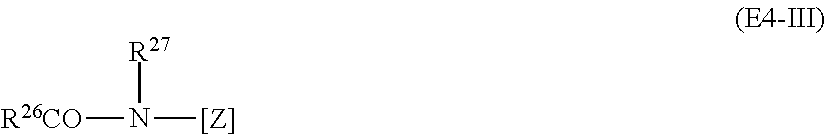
[R26CO]N([[Z]])[R27]
